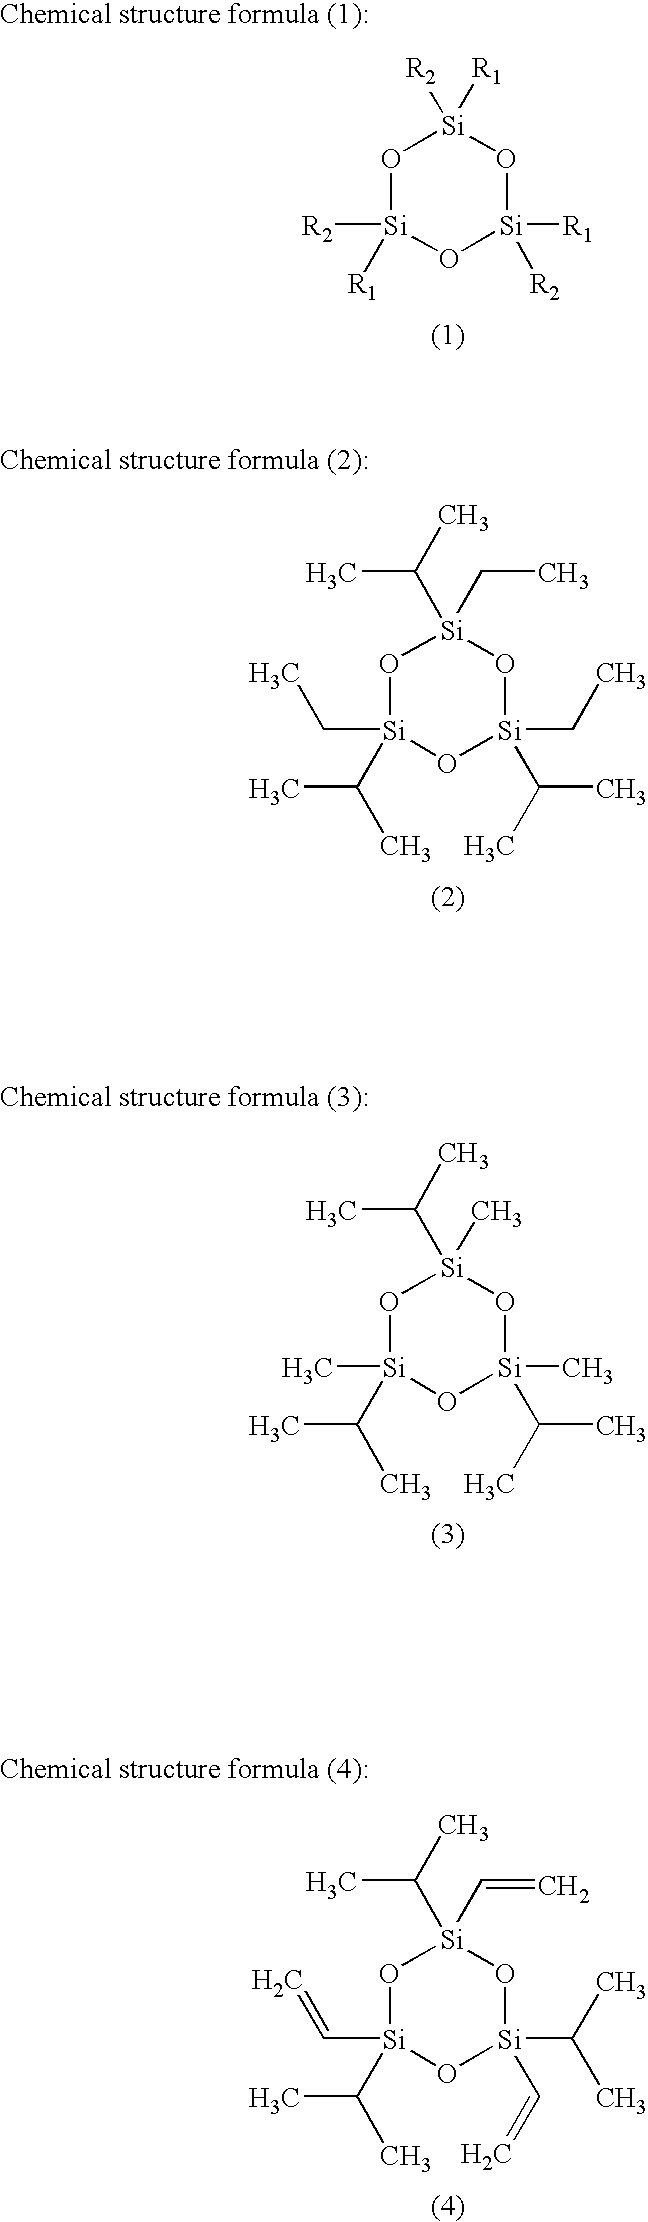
O1[Si]([R1])([R2])O[Si]([R1])([R2])O[Si]1([R2])[R1].O1[Si](C(C)C)(CC)O[Si](CC)(C(C)C)O[Si]1(C(C)C)CC.O1[Si](C(C)C)(C)O[Si](C)(C(C)C)O[Si]1(C(C)C)C.O1[Si](C(C)C)(C=C)O[Si](C(C)C)(C=C)O[Si]1(C(C)C)C=C
